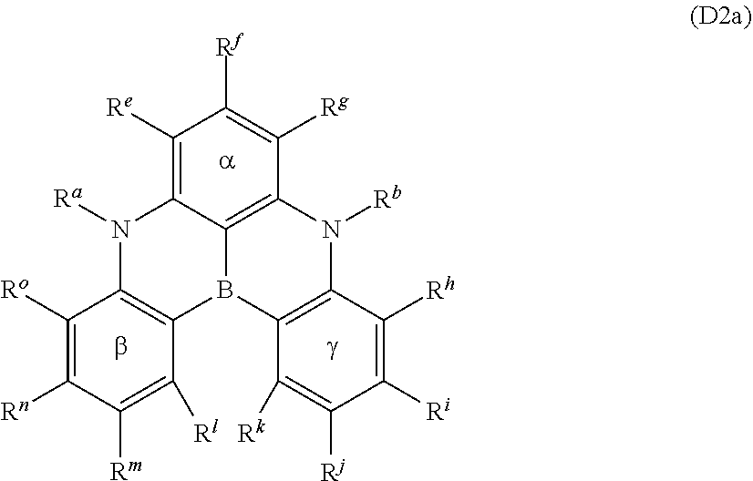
N1([Ra])C2=C(B3C4=C(N([Rb])C5=C3C([Rk])=C([Rj])C([Ri])=C5[Rh])C([Rg])=C([Rf])C([Re])=C14)C([Rl])=C([Rm])C([Rn])=C2[Ro]
